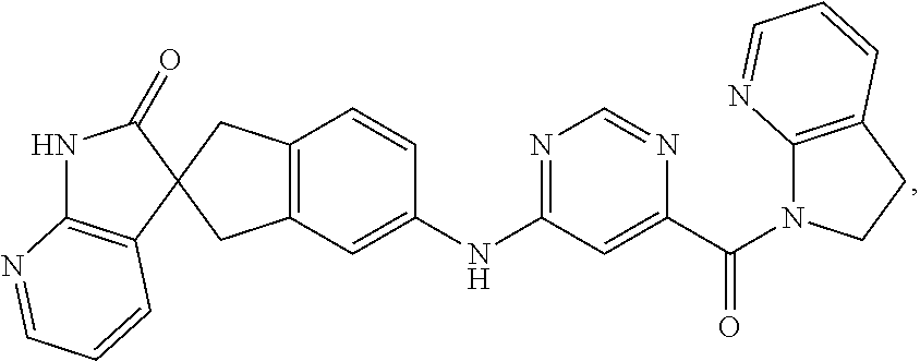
C1(=O)NC2=C(C=CC=N2)C12CC1=C(C=C(NC3=NC=NC(C(=O)N4C5=C(CC4)C=CC=N5)=C3)C=C1)C2
